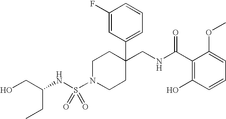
N(S(N1CCC(CNC(C2=C(O)C=CC=C2OC)=O)(C2=CC=CC(F)=C2)CC1)(=O)=O)C(CO)CC
